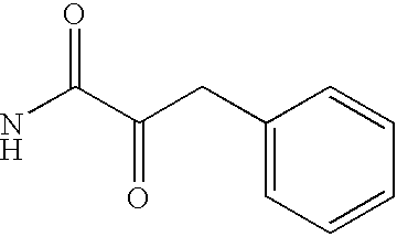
C1(CC(C(N)=O)=O)=CC=CC=C1
